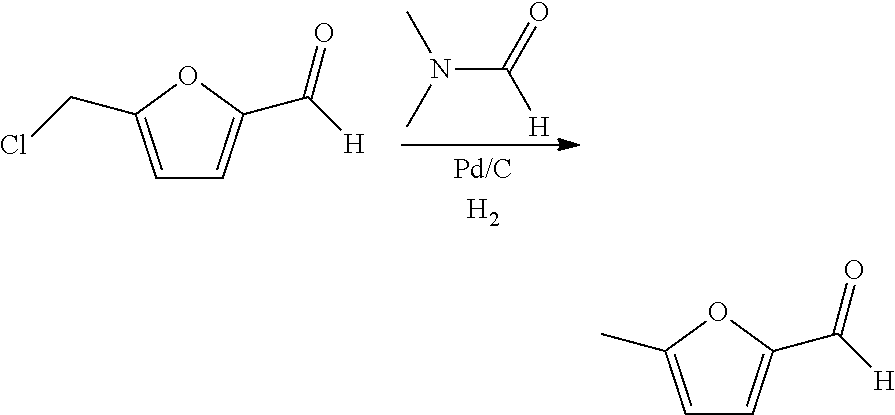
C1=C(C)OC(C([H])=O)=C1.C1=C(CCl)OC(C([H])=O)=C1.CN(C(=O)[H])C
